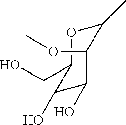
C1(O)C(O)C(CO)OC(C)C1OC
